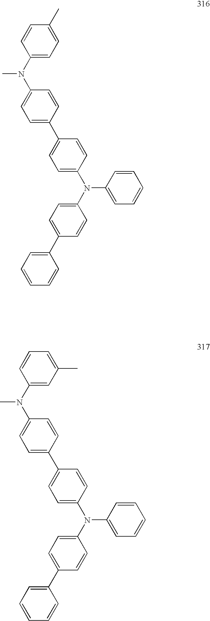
C1(C2=CC=C(N(C3=CC=C(C4=CC=CC=C4)C=C3)C3=CC=CC=C3)C=C2)=CC=C(N(C2=CC=C(C)C=C2)C)C=C1.C1(C2=CC=C(N(C3=CC=C(C4=CC=CC=C4)C=C3)C3=CC=CC=C3)C=C2)=CC=C(N(C2=CC(C)=CC=C2)C)C=C1
